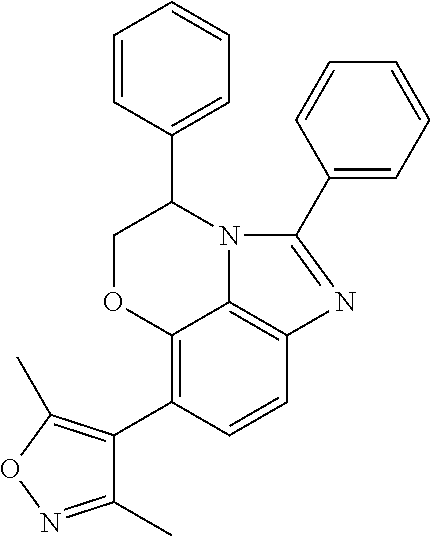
C12=C(C3=C(C)ON=C3C)C=CC3=C1N(C(C1=CC=CC=C1)CO2)C(C1=CC=CC=C1)=N3
